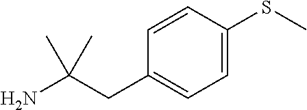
C(C(N)(C)C)C1=CC=C(SC)C=C1
